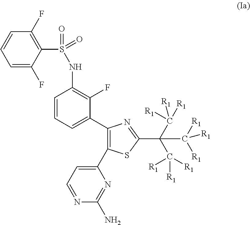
C1=C(F)C(S(=O)(=O)NC2=C(F)C(C3=C(C4=CC=NC(N)=N4)SC(C(C([R1])([R1])[R1])(C([R1])([R1])[R1])C([R1])([R1])[R1])=N3)=CC=C2)=C(F)C=C1
